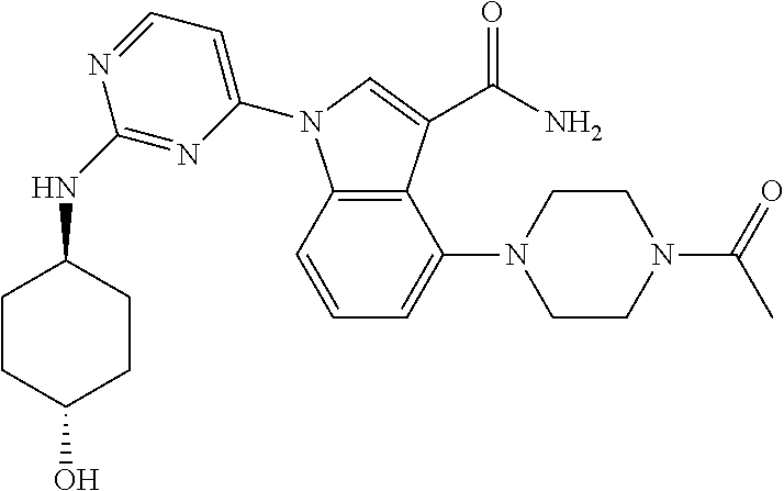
C1=CC2=C(C(N3CCN(C(=O)C)CC3)=C1)C(C(N)=O)=CN2C1=CC=NC(NC2CCC(O)CC2)=N1
